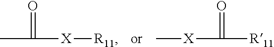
C([X][R11])(C)=O.[X](C([R11])=O)C
